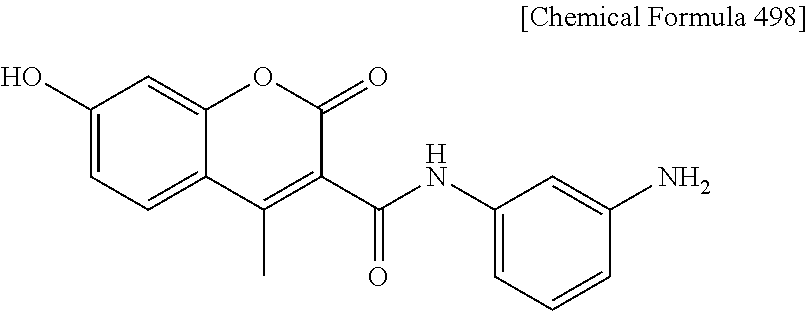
C1(O)=CC=C2C(=C1)OC(=O)C(C(=O)NC1=CC=CC(N)=C1)=C2C
